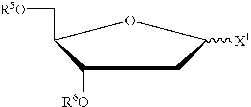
C1([R6O])C(C[R5O])OC([X1])C1
